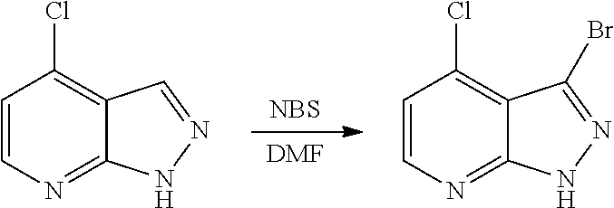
C1=CN=C2C(=C1Cl)C(Br)=NN2.C1=CN=C2C(=C1Cl)C=NN2.[NBS].[DMF]
